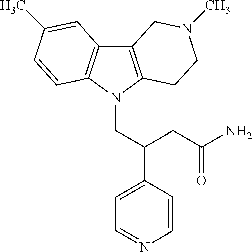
C12=C(N(CC(C3=CC=NC=C3)CC(N)=O)C3=C1C=C(C)C=C3)CCN(C)C2
